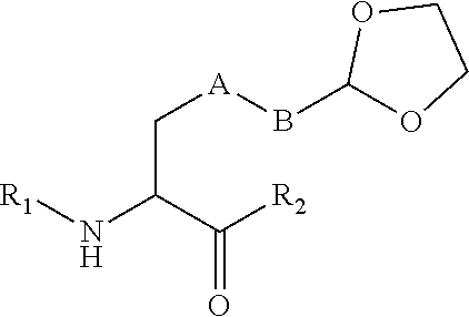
B([A]CC(N[R1])C([R2])=O)C1OCCO1
